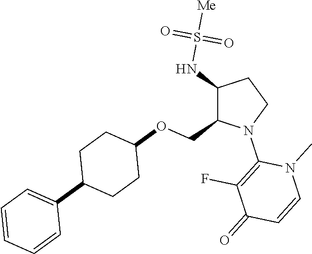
C1(NS([Me])(=O)=O)C(COC2CCC(C3=CC=CC=C3)CC2)N(C2=C(F)C(=O)C=CN2C)CC1
